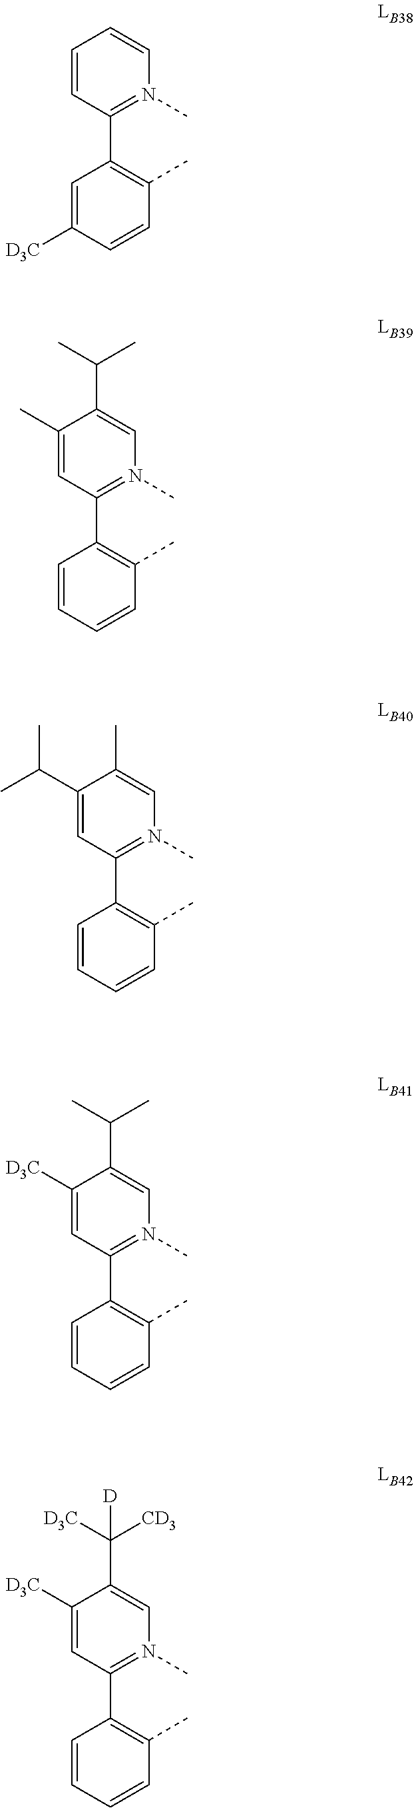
C1=CC(C2=C(C)C=CC([D3C])=C2)=N(C)C=C1.C1(C)=CC(C2=C(C)C=CC=C2)=N(C)C=C1C(C)C.C1(C(C)C)=CC(C2=C(C)C=CC=C2)=N(C)C=C1C.C1([D3C])=CC(C2=C(C)C=CC=C2)=N(C)C=C1C([CD3])([D3C])[D].C1([D3C])=CC(C2=C(C)C=CC=C2)=N(C)C=C1C(C)C
